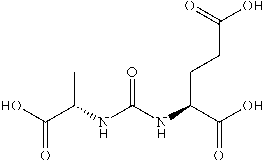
OC(C(NC(NC(C(O)=O)CCC(O)=O)=O)C)=O
